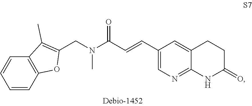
C12=C(C=CC=C1)OC(CN(C(C=CC1=CN=C3C(=C1)CCC(=O)N3)=O)C)=C2C
